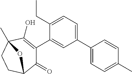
C1(C2=CC=C(CC)C(C3=C(O)C4(C)CCC(C3=O)O4)=C2)=CC=C(C)C=C1
